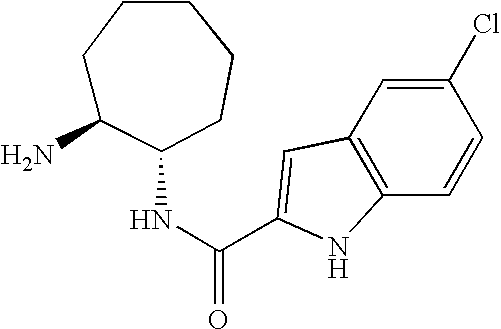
C1(N)CCCCCC1NC(=O)C1=CC2=C(C=CC(Cl)=C2)N1
